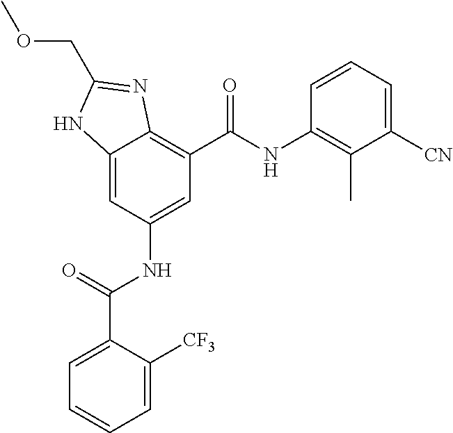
C12=CC(NC(=O)C3=CC=CC=C3[CF3])=CC(C(=O)NC3=C(C)C([CN])=CC=C3)=C1N=C(COC)N2
